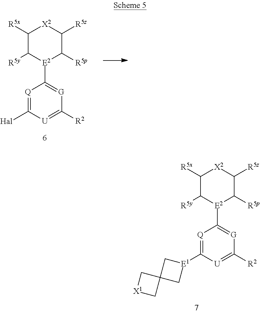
[Q]1=C([Hal])[U]=C([R2])[G]=C1[E2]1C([R5p])C([R5z])[X2]C([R5x])C1[R5y].[Q]1=C([E1]2CC3(C2)C[X1]C3)[U]=C([R2])[G]=C1[E2]1C([R5p])C([R5z])[X2]C([R5x])C1[R5y]
